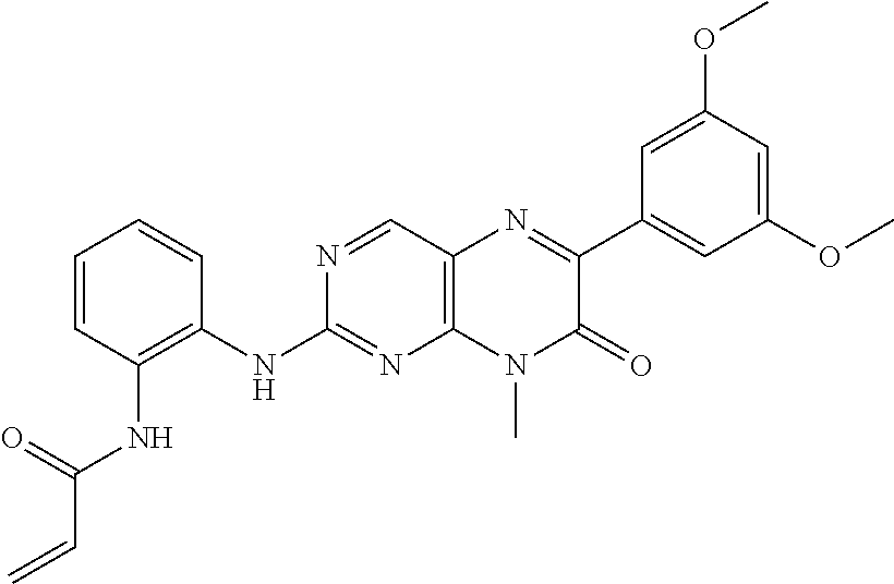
C12=C(C=NC(NC3=C(NC(C=C)=O)C=CC=C3)=N1)N=C(C1=CC(OC)=CC(OC)=C1)C(=O)N2C
